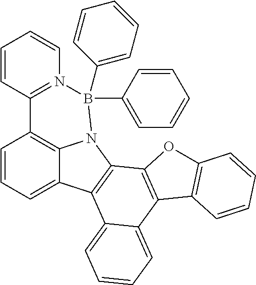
C1=CC=C2C3=C1C1=N(C=CC=C1)B(C1=CC=CC=C1)(C1=CC=CC=C1)N3C1=C2C2=CC=CC=C2C2=C1OC1=C2C=CC=C1
